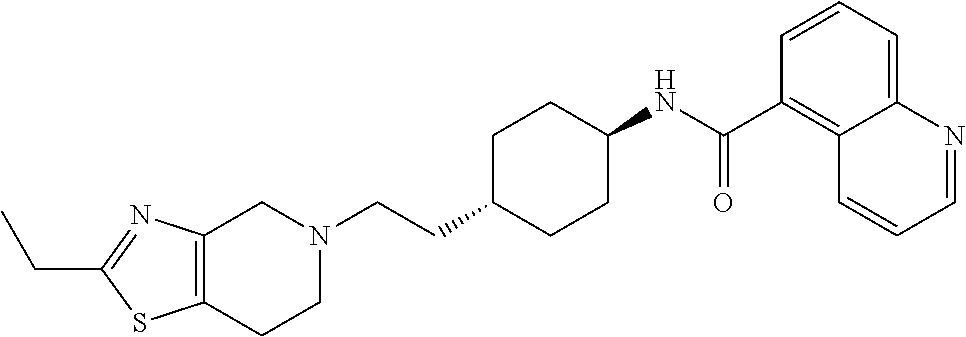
C1(CC)=NC2=C(S1)CCN(CCC1CCC(NC(C3=C4C(=CC=C3)N=CC=C4)=O)CC1)C2
